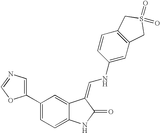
C1(C2=CN=CO2)=CC=C2C(=C1)C(=CNC1=CC3=C(C=C1)CS(=O)(=O)C3)C(=O)N2
